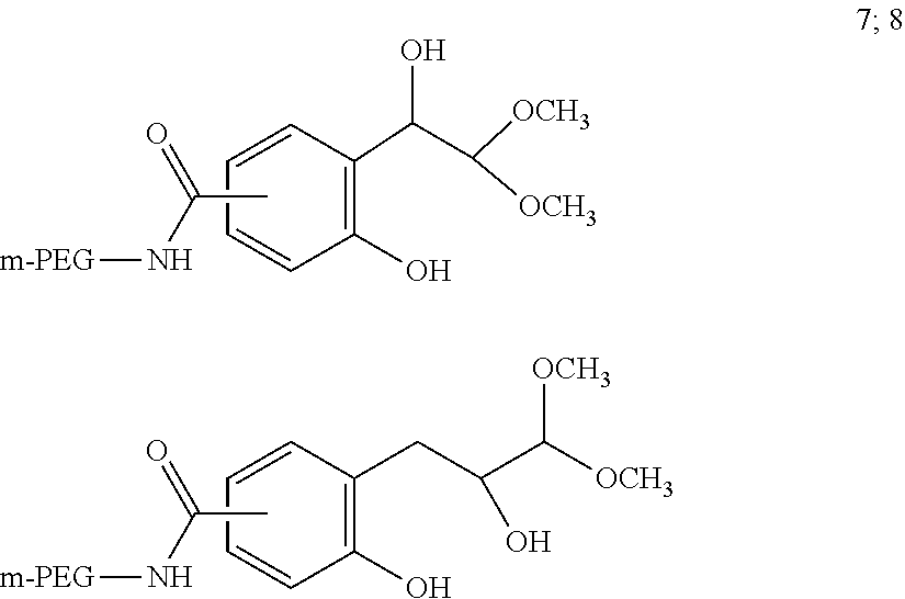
C1(O)=C(C(C([OCH3])[OCH3])O)C=CC=C1.CC(N[m-PEG])=O.C1(O)=C(CC(C([OCH3])[OCH3])O)C=CC=C1.CC(N[m-PEG])=O
